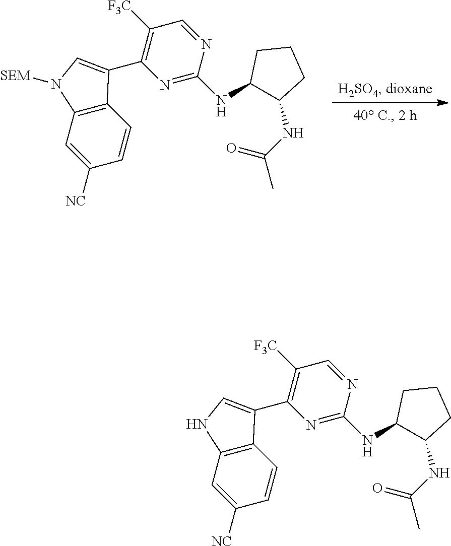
N1=C(NC2C(NC(=O)C)CCC2)N=CC([F3C])=C1C1=CN([SEM])C2=C1C=CC([NC])=C2.N1=C(NC2C(NC(=O)C)CCC2)N=CC([F3C])=C1C1=CNC2=C1C=CC([NC])=C2
